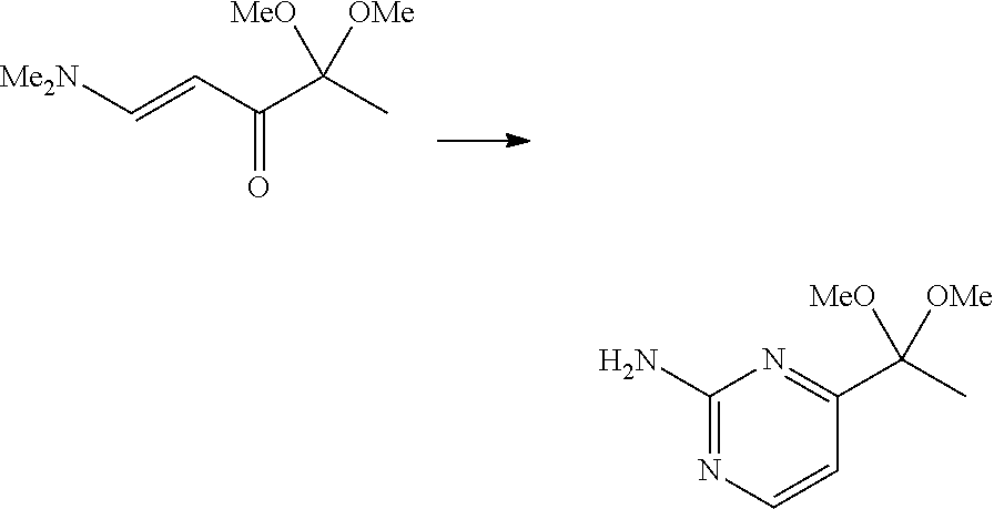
C(C(=O)C(C)([MeO])[OMe])=C[Me2N].C1(C(C)([MeO])[OMe])=NC(N)=NC=C1
